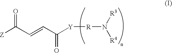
[Z]C(C=CC([Y][R]N([R3])[R4])=O)=O
